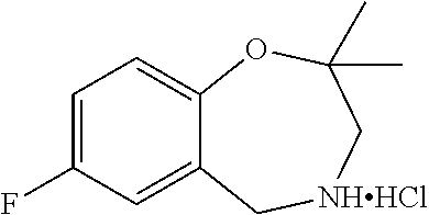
C1=C(F)C=C2C(=C1)OC(C)(C)C[NHHCl]C2
